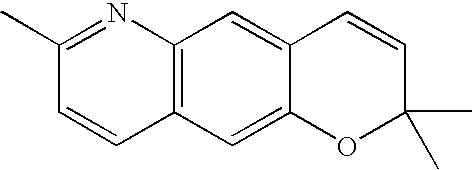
C1(C)=NC2=C(C=C1)C=C1C(=C2)C=CC(C)(C)O1
